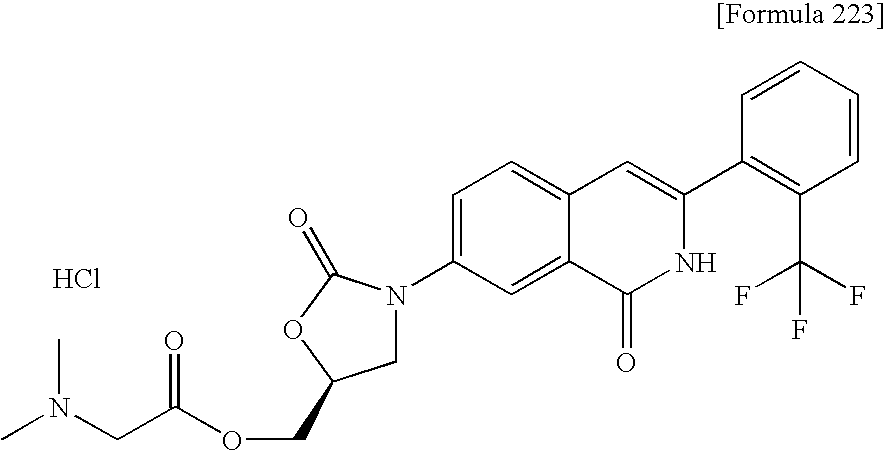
C1=C(N2CC(COC(CN(C)C)=O)OC2=O)C=C2C(=C1)C=C(C1=C(C(F)(F)F)C=CC=C1)NC2=O.Cl
